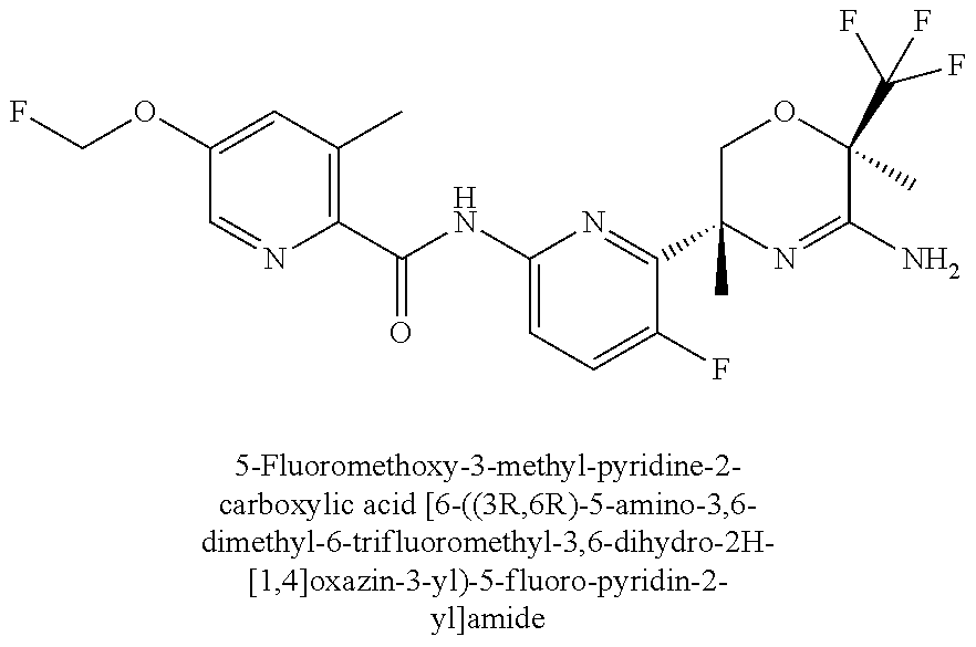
O(C1=CC(C)=C(C(NC2=CC=C(F)C(C3(C)N=C(N)C(C)(C(F)(F)F)OC3)=N2)=O)N=C1)CF
